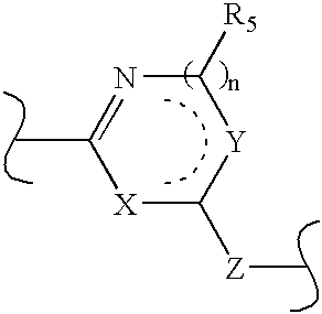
[X]1C([Z]C)[Y]C([R5])N=C1C
